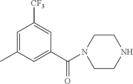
C1=C(C)C=C(C(N2CCNCC2)=O)C=C1[CF3]
